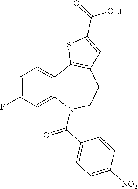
C1=C(F)C=C2C(=C1)C1=C(CCN2C(C2=CC=C([NO2])C=C2)=O)C=C(C(=O)[OEt])S1
